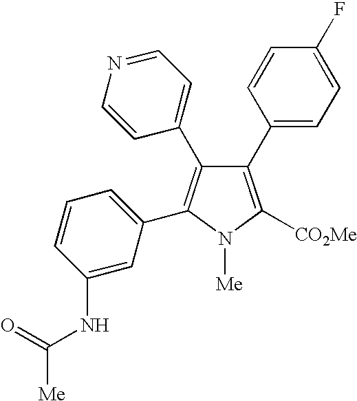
C1(C2=CC=C(F)C=C2)=C([CO2Me])N([Me])C(C2=CC=CC(NC([Me])=O)=C2)=C1C1=CC=NC=C1
